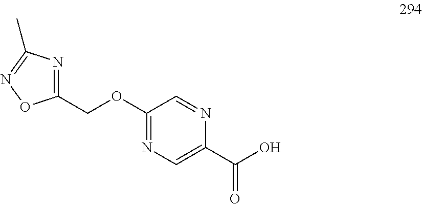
C1(OCC2=NC(C)=NO2)=NC=C(C(O)=O)N=C1
